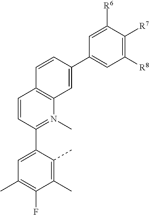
C1=CC(C2=CC(C)=C(F)C(C)=C2C)=N(C)C2=C1C=CC(C1=CC([R8])=C([R7])C([R6])=C1)=C2
